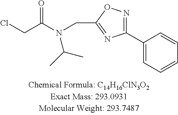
C1(C2=NOC(CN(C(CCl)=O)C(C)C)=N2)=CC=CC=C1
